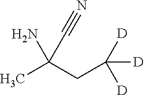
CC(CC([D])([D])[D])(N)C#N
